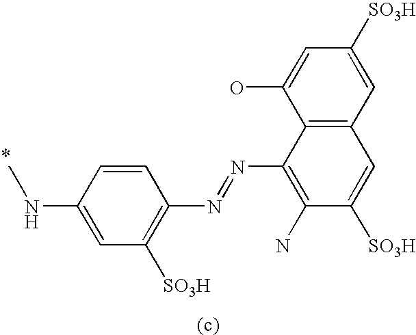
C1=CC(NC)=CC([SO3H])=C1N=NC1=C(N)C([SO3H])=CC2=C1C(O)=CC([SO3H])=C2
